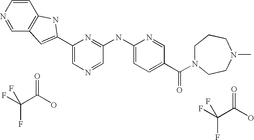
C1(C2=CC3=C(C=CN=C3)N2)=CN=CC(NC2=CC=C(C(=O)N3CCCN(C)CC3)C=N2)=N1.FC(C(O)=O)(F)F.FC(C(O)=O)(F)F
